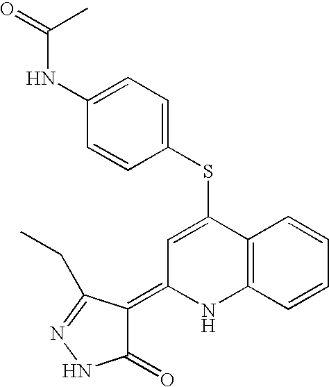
S(C1=CC(=C2C(=O)NN=C2CC)NC2=C1C=CC=C2)C1=CC=C(NC(C)=O)C=C1
